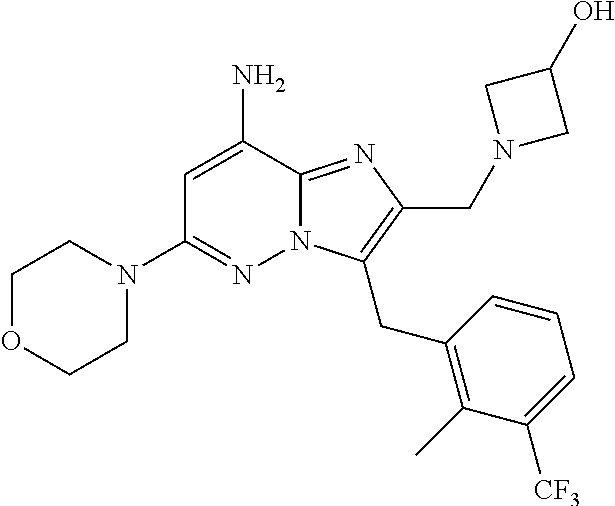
NC1=CC(N2CCOCC2)=NN2C1=NC(CN1CC(O)C1)=C2CC1=C(C)C([CF3])=CC=C1
